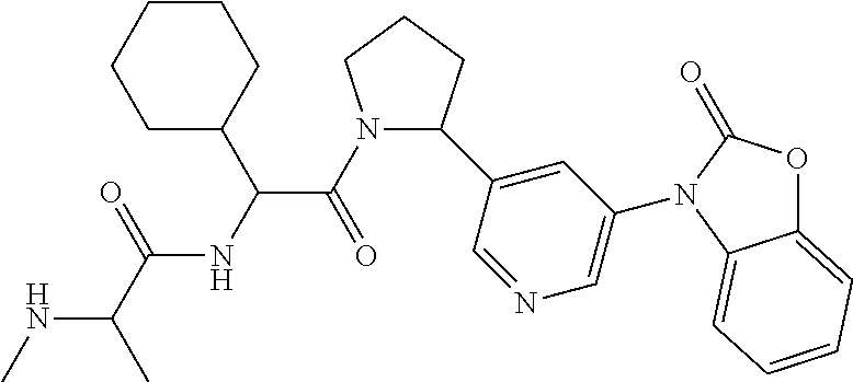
N1(C(=O)C(NC(C(C)NC)=O)C2CCCCC2)C(C2=CC(N3C(=O)OC4=CC=CC=C43)=CN=C2)CCC1
